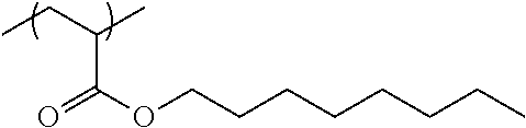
CCC(C)C(OCCCCCCCC)=O
